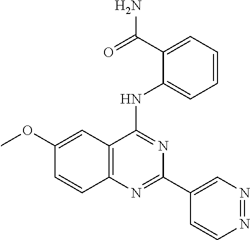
C1(OC)=CC2=C(C=C1)N=C(C1=CN=NC=C1)N=C2NC1=CC=CC=C1C(=O)N
